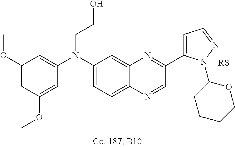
C1(OC)=CC(OC)=CC(N(C2=CC=C3C(=C2)N=C(C2=CC=NN2C2CCCCO2)C=N3)CCO)=C1
